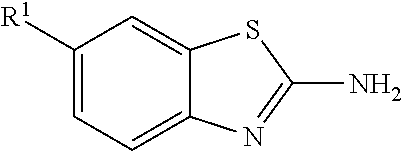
C1=C2C(=CC([R1])=C1)SC(N)=N2
